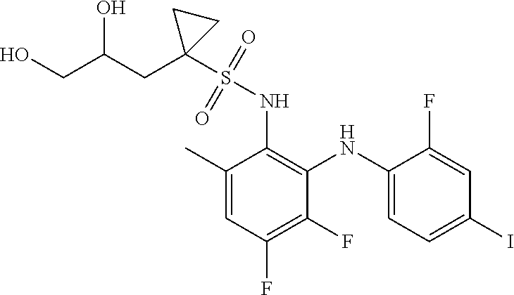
C1(C)=CC(F)=C(F)C(NC2=CC=C(I)C=C2F)=C1NS(=O)(=O)C1(CC(CO)O)CC1
